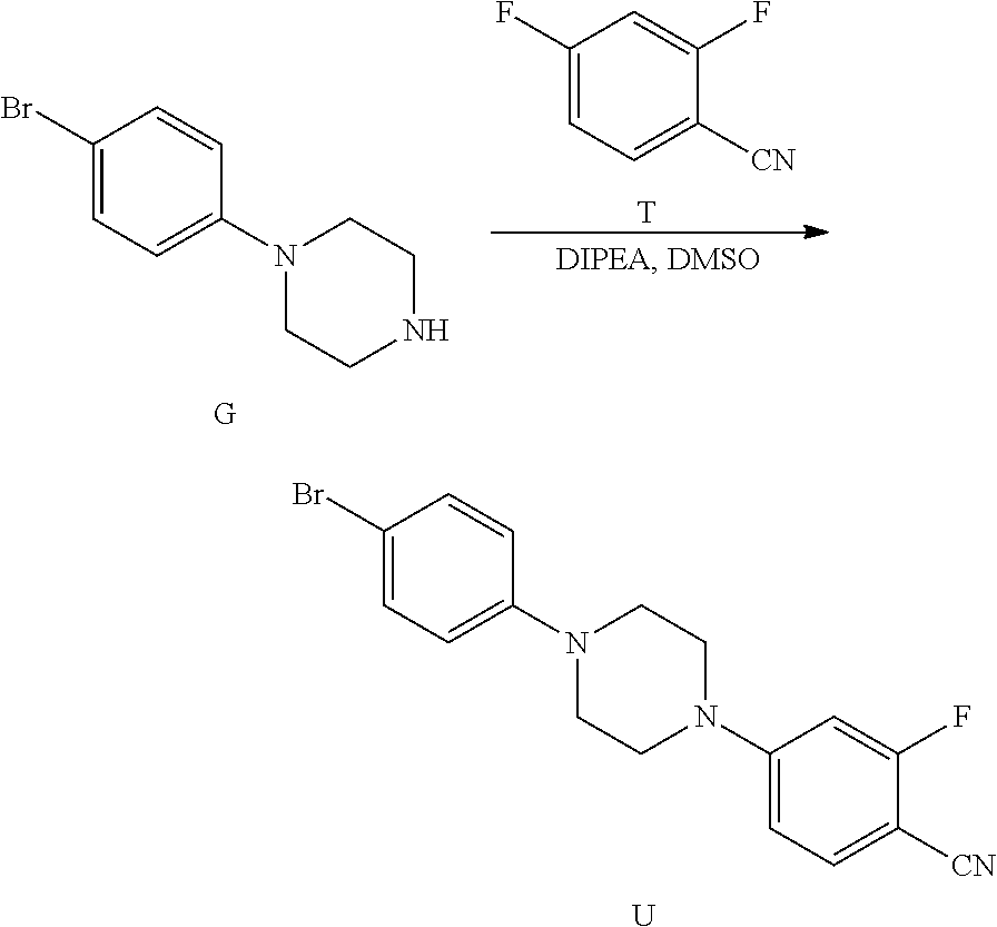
C1(Br)=CC=C(N2CCN(C3=CC=C([CN])C(F)=C3)CC2)C=C1.[U].C1(Br)=CC=C(N2CCNCC2)C=C1.[G].C1(F)=CC=C([CN])C(F)=C1.[T]
